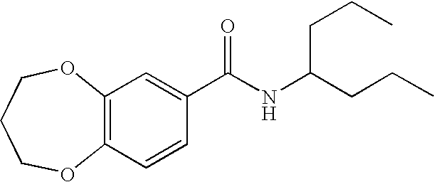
C12=C(C=CC(C(NC(CCC)CCC)=O)=C1)OCCCO2
